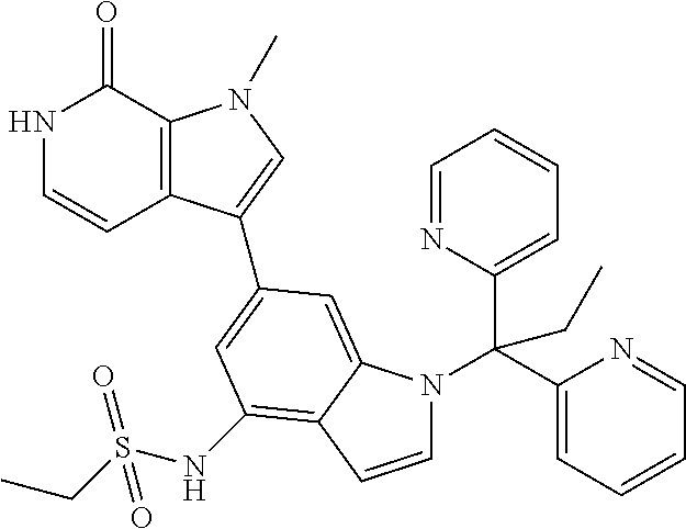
N1C=CC2=C(C1=O)N(C)C=C2C1=CC(NS(CC)(=O)=O)=C2C(=C1)N(C(C1=CC=CC=N1)(C1=CC=CC=N1)CC)C=C2
